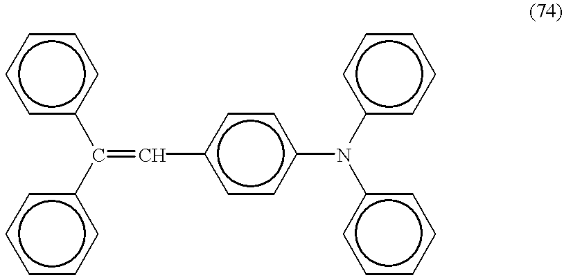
c1cc(C(c2ccccc2)=Cc2ccc(N(c3ccccc3)c3ccccc3)cc2)ccc1
